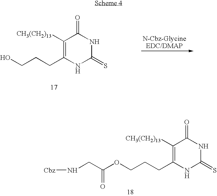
C1([CH3(CH2)13])=C(CCCO)NC(=S)NC1=O.C1([CH3(CH2)13])=C(CCCOC(CN[Cbz])=O)NC(=S)NC1=O
